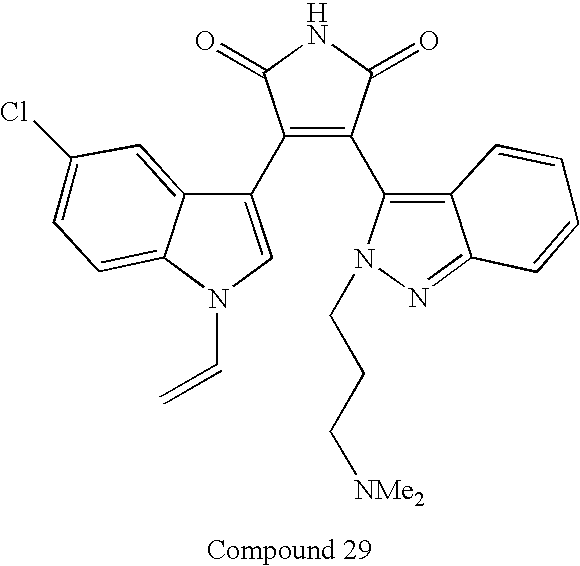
C12=C(C3=C(C4=CN(C=C)C5=CC=C(Cl)C=C45)C(=O)NC3=O)N(CCC[NMe2])N=C1C=CC=C2
